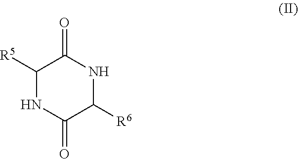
C1([R5])NC(=O)C([R6])NC1=O
